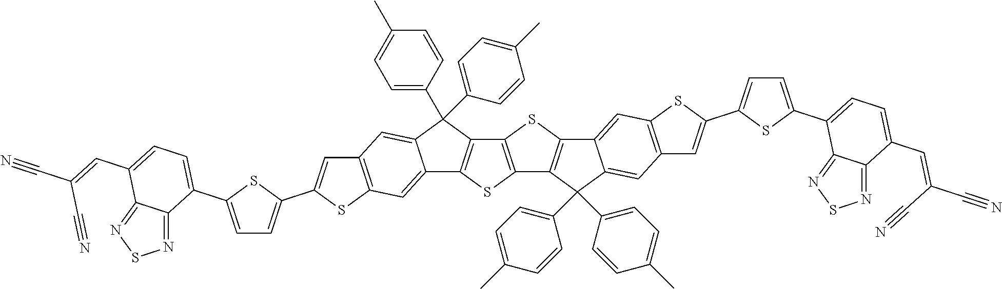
C12=C(SC(C3=CC=C(C4=CC=C(C=C(C#N)C#N)C5=NSN=C45)S3)=C1)C=C1C(=C2)C(C2=CC=C(C)C=C2)(C2=CC=C(C)C=C2)C2=C1SC1=C2SC2=C1C(C1=CC=C(C)C=C1)(C1=CC=C(C)C=C1)C1=CC3=C(C=C21)SC(C1=CC=C(C2=CC=C(C=C(C#N)C#N)C4=NSN=C24)S1)=C3
